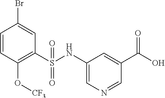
C1=CC(O[CF3])=C(S(NC2=CN=CC(C(O)=O)=C2)(=O)=O)C=C1Br
